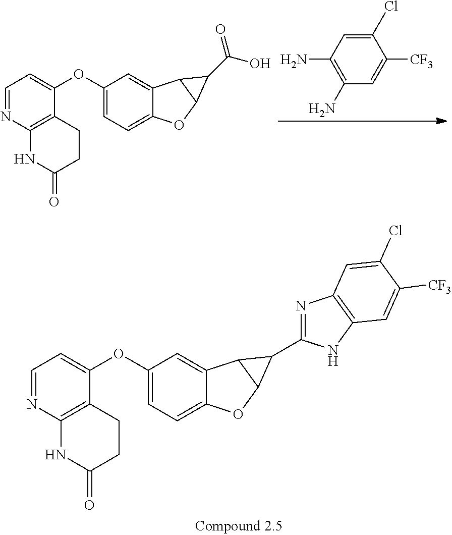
C12=CC=C(OC3=CC=NC4=C3CCC(=O)N4)C=C1C1C(O2)C1C(=O)O.C1(Cl)=CC(N)=C(N)C=C1[CF3].C12=CC=C(OC3=CC=NC4=C3CCC(=O)N4)C=C1C1C(O2)C1C1=NC2=C(N1)C=C([CF3])C(Cl)=C2
